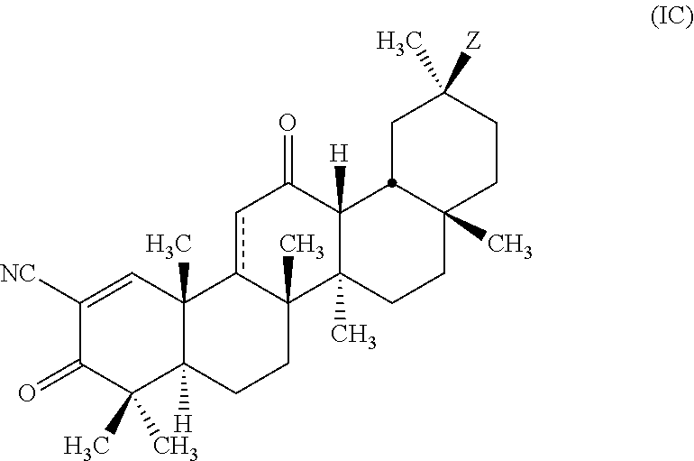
C1([NC])=CC2(C)C([H])(C(C)(C)C1=O)CCC1(C)c2cC(=O)C2([H])C1(C)CCC1(C)CCC(C)([Z])CC21
